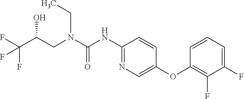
C1(NC(N(CC(C(F)(F)F)O)CC)=O)=NC=C(OC2=C(F)C(F)=CC=C2)C=C1
